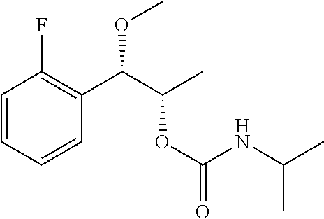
C1=CC=CC(C(C(C)OC(=O)NC(C)C)OC)=C1F
